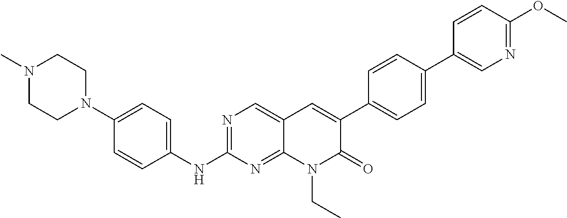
N1(C)CCN(C2=CC=C(NC3=NC=C4C(=N3)N(CC)C(=O)C(C3=CC=C(C5=CN=C(OC)C=C5)C=C3)=C4)C=C2)CC1
